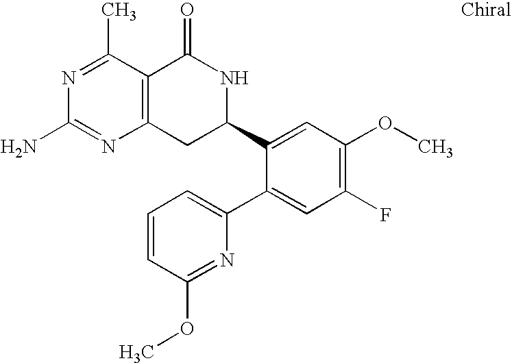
N1=C(C)C2=C(N=C1N)CC(C1=CC(OC)=C(F)C=C1C1=CC=CC(OC)=N1)NC2=O
